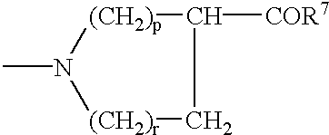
CN1[(CH2)p]C([COR7])C[(CH2)r]1
